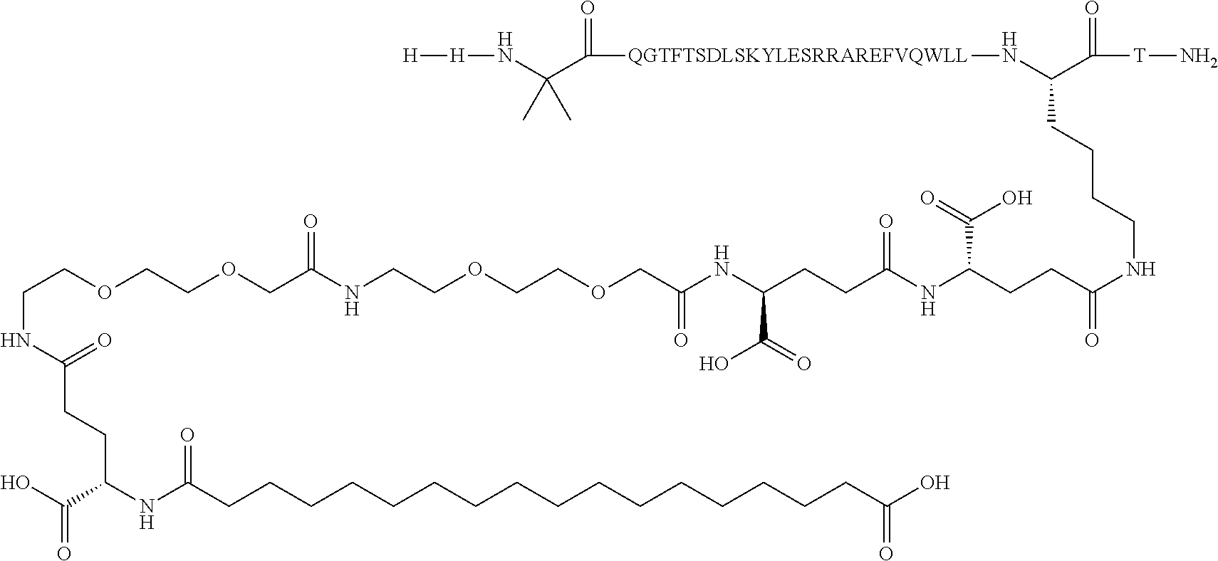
C(CCCCNC(CCC(NC(CCC(C(=O)O)NC(=O)COCCOCCNC(COCCOCCNC(=O)CCC(NC(CCCCCCCCCCCCCCCCC(O)=O)=O)C(O)=O)=O)=O)C(=O)O)=O)(N[QGTFTSDLSKYLESRRAREFVQWLL]C(=O)C(N[H][H])(C)C)C(=O)[T]N
